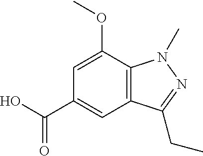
C1(C(O)=O)=CC2=C(C(OC)=C1)N(C)N=C2CC
